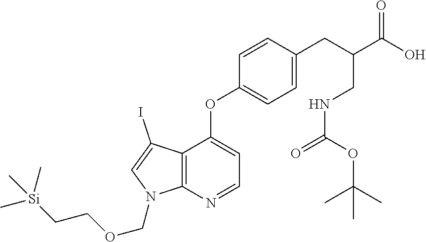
C12=C(N=CC=C1OC1=CC=C(CC(CNC(=O)OC(C)(C)C)C(O)=O)C=C1)N(COCC[Si](C)(C)C)C=C2I
